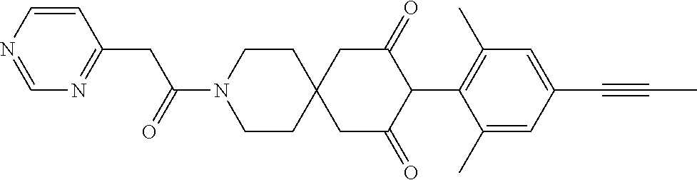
C1CN(C(=O)CC2=NC=NC=C2)CCC12CC(=O)C(C1=C(C)C=C(C#CC)C=C1C)C(=O)C2
